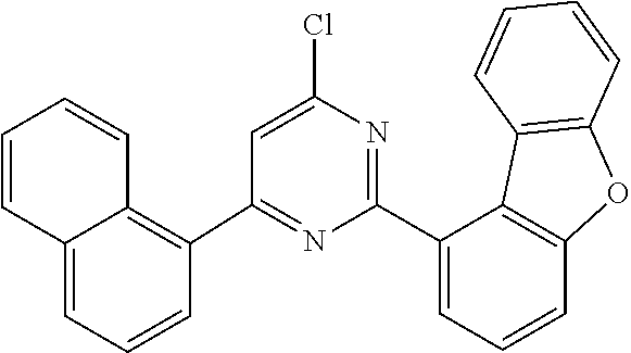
C1(C2=NC(Cl)=CC(C3=C4C=CC=CC4=CC=C3)=N2)=CC=CC2=C1C1=C(C=CC=C1)O2
